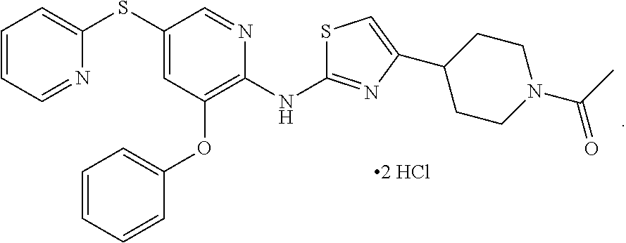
C1(SC2=CC=CC=N2)=CC(OC2=CC=CC=C2)=C(NC2=NC(C3CCN(C(C)=O)CC3)=CS2)N=C1
